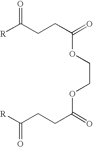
[R]C(CCC(=O)OCCOC(CCC([R])=O)=O)=O
